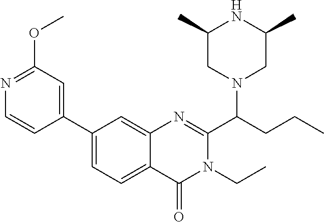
C1(C2=CC(OC)=NC=C2)=CC=C2C(=C1)N=C(C(CCC)N1CC(C)NC(C)C1)N(CC)C2=O
